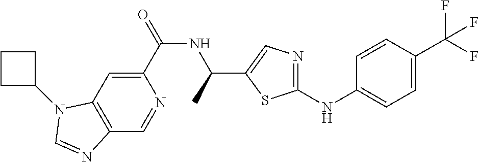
C1(C(=O)NC(C)C2=CN=C(NC3=CC=C(C(F)(F)F)C=C3)S2)=CC2=C(C=N1)N=CN2C1CCC1
